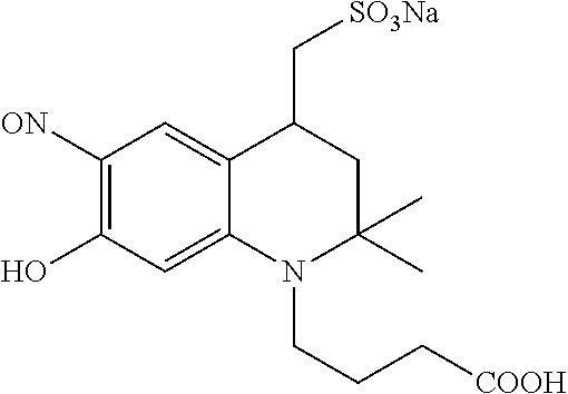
C1([ON])=C(O)C=C2C(=C1)C(C[SO3Na])CC(C)(C)N2CCC[COOH]
